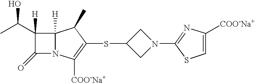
C1N(C2=NC([COO-Na+])=CS2)CC1SC1=C([COO-Na+])N2C(=O)C([H])(C(C)O)C2([H])C1C
